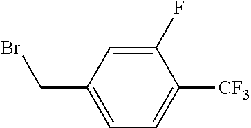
C1(F)=CC(CBr)=CC=C1[CF3]
